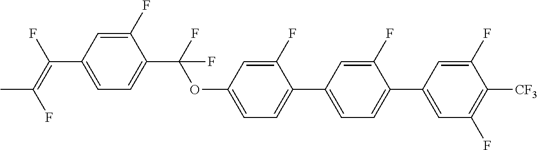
O(C1=CC=C(C2=CC=C(C3=CC(F)=C([CF3])C(F)=C3)C(F)=C2)C(F)=C1)C(C1=CC=C(C(=C(F)C)F)C=C1F)(F)F
